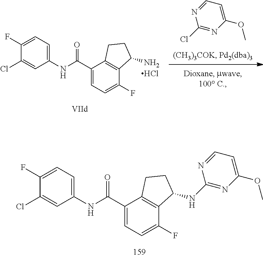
C1(Cl)=CC(NC(C2=CC=C(F)C3=C2CCC3NC2=NC(OC)=CC=N2)=O)=CC=C1F.C1(Cl)=CC(NC(C2=CC=C(F)C3=C2CCC3N)=O)=CC=C1F.Cl.N1=CC=C(OC)N=C1Cl
